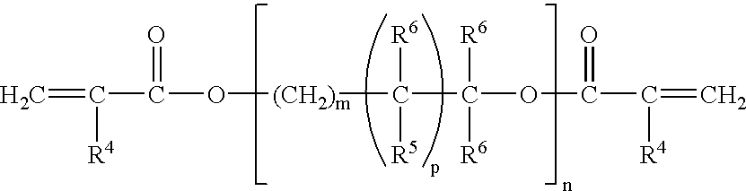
C=C(C(O[(CH2)m]C(C(OC(C(=C)[R4])=O)([R6])[R6])([R6])[R5])=O)[R4]
